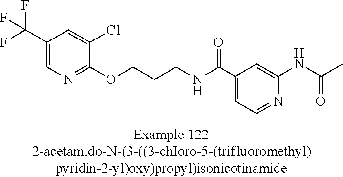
C1(C(F)(F)F)=CN=C(OCCCNC(C2=CC=NC(NC(C)=O)=C2)=O)C(Cl)=C1
